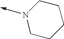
N1(->C)CCCCC1
